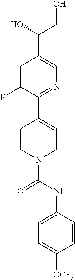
C1=C(F)C(C2=CCN(C(NC3=CC=C([OCF3])C=C3)=O)CC2)=NC=C1C(CO)O
